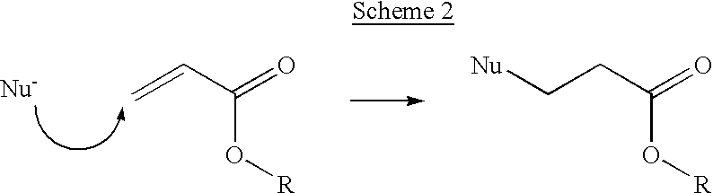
C=CC(=O)O[R].C(CC(=O)O[R])[Nu]
